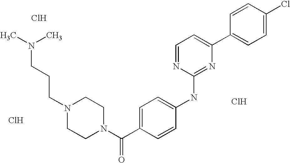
C(N1CCN(C(C2=CC=C(NC3=NC(C4=CC=C(Cl)C=C4)=CC=N3)C=C2)=O)CC1)CCN(C)C.Cl.Cl.Cl
